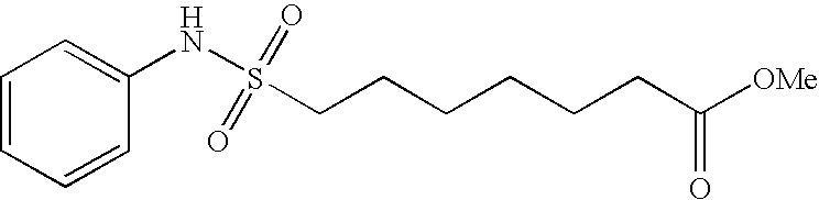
S(CCCCCCC([OMe])=O)(NC1=CC=CC=C1)(=O)=O
